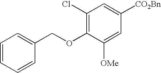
C1=CC=CC(COC2=C(Cl)C=C([CO2Bn])C=C2[OMe])=C1
